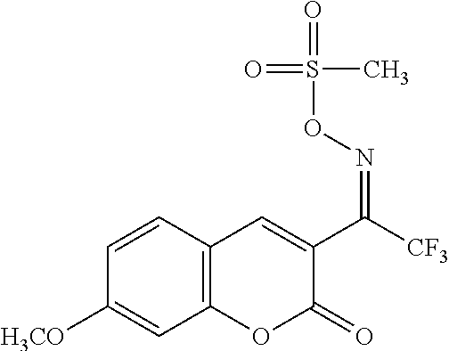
C1=CC2=C(C=C1[H3CO])OC(=O)C(C(=NOS(=O)(C)=O)[CF3])=C2
